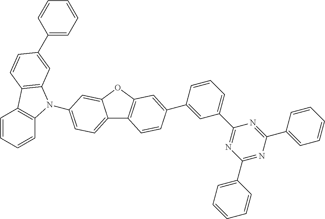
C12=CC=C(N3C4=C(C=CC=C4)C4=C3C=C(C3=CC=CC=C3)C=C4)C=C1OC1=C2C=CC(C2=CC(C3=NC(C4=CC=CC=C4)=NC(C4=CC=CC=C4)=N3)=CC=C2)=C1
